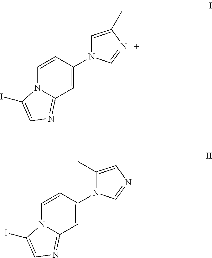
C1=CC(N2C=C(C)N=C2)=CC2=NC=C(I)N12.C1=CC(N2C(C)=CN=C2)=CC2=NC=C(I)N12
